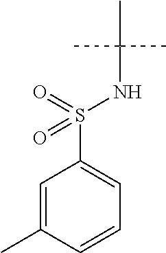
C1=C(C)C=CC=C1S(=O)(=O)NC(C)(C)C
